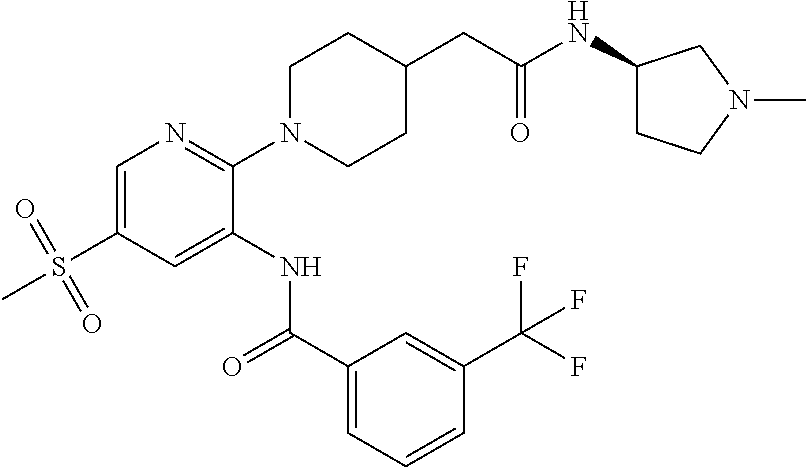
C1=C(S(=O)(=O)C)C=C(NC(C2=CC=CC(C(F)(F)F)=C2)=O)C(N2CCC(CC(NC3CCN(C)C3)=O)CC2)=N1
